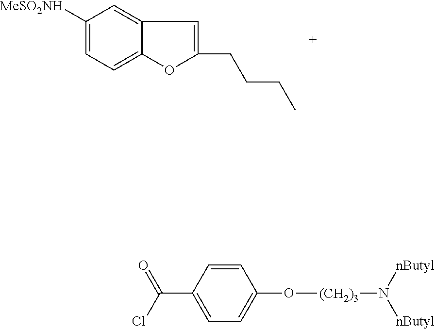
C1([MeSO2NH])=CC=C2C(=C1)C=C(CCCC)O2.C1=C(C(Cl)=O)C=CC(O[(CH2)3]N([nButyl])[nButyl])=C1
